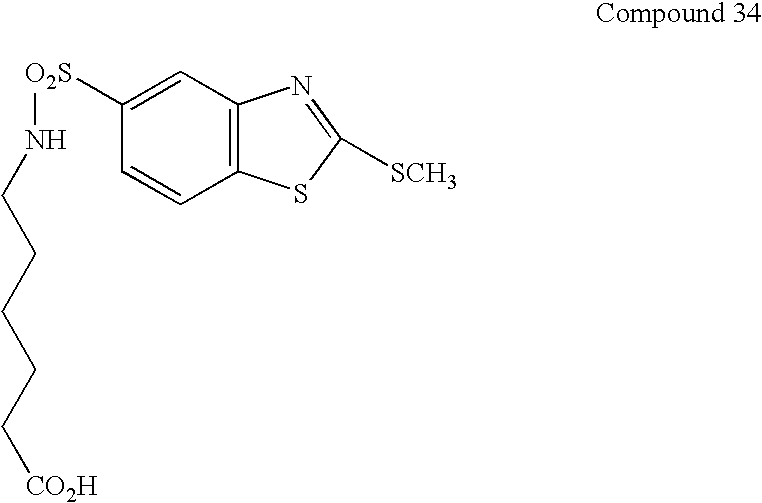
C1=C([O2S]NCCCCC[CO2H])C=CC2=C1N=C([SCH3])S2
